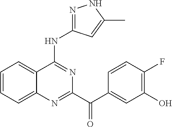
C1=CC=C2C(=C1)C(NC1=NNC(C)=C1)=NC(C(C1=CC(O)=C(F)C=C1)=O)=N2
